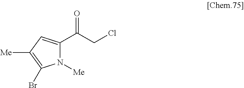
C(CCl)(=O)C1=CC([Me])=C(Br)N1[Me]
